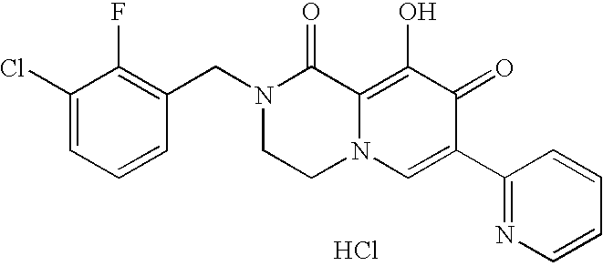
C1(Cl)=CC=CC(CN2CCN3C(=C(O)C(=O)C(C4=NC=CC=C4)=C3)C2=O)=C1F.Cl
